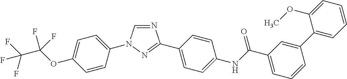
N1=CN(C2=CC=C(OC(C(F)(F)F)(F)F)C=C2)N=C1C1=CC=C(NC(C2=CC=CC(C3=CC=CC=C3OC)=C2)=O)C=C1
